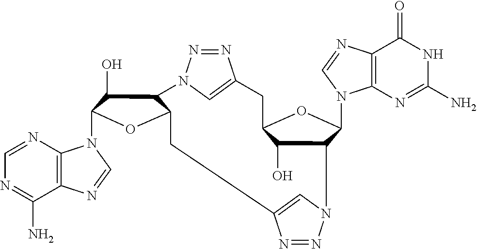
C12=C(N=CN=C1N)N(C1C(O)C3C(O1)CC1=CN(C4C(O)C(CC5=CN3N=N5)OC4N3C4=C(N=C3)C(=O)NC(N)=N4)N=N1)C=N2
